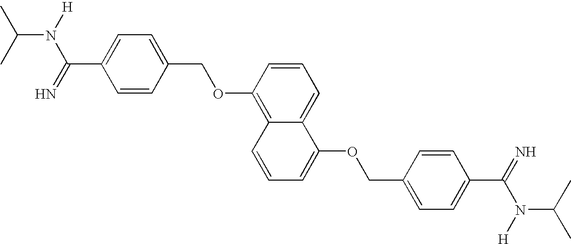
C1(C(=N)N([H])C(C)C)=CC=C(COC2=C3C(=CC=C2)C(OCC2=CC=C(C(=N)N([H])C(C)C)C=C2)=CC=C3)C=C1
